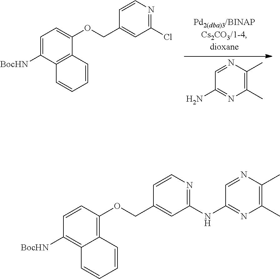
C1=NC(C)=C(C)N=C1N.C1=C([BocHN])C2=C(C(OCC3=CC(Cl)=NC=C3)=C1)C=CC=C2.C1=CC(OCC2=CC(NC3=NC(C)=C(C)N=C3)=NC=C2)=C2C(=C1[BocHN])C=CC=C2
